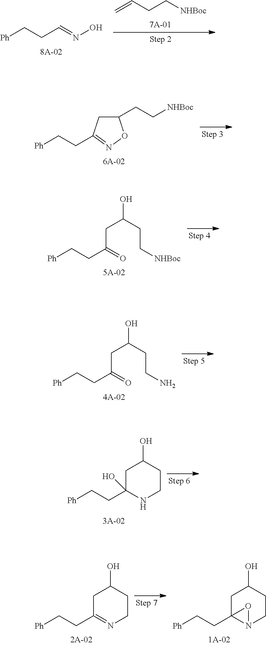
C=CCC[NHBoc].[Ph]CCC=NO.[Ph]CCC1=NOC(CC[NHBoc])C1.[Ph]CCC(CC(O)CC[NHBoc])=O.[Ph]CCC(CC(O)CCN)=O.[Ph]CCC1(O)CC(O)CCN1.[Ph]CCC1=NCCC(O)C1.C(CC12CC(O)CCN1O2)[Ph]
